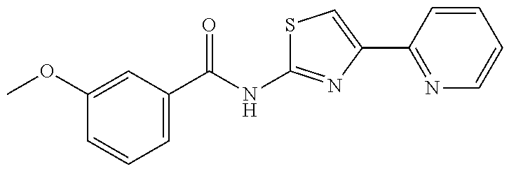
C1(C(NC2=NC(C3=NC=CC=C3)=CS2)=O)=CC=CC(OC)=C1
